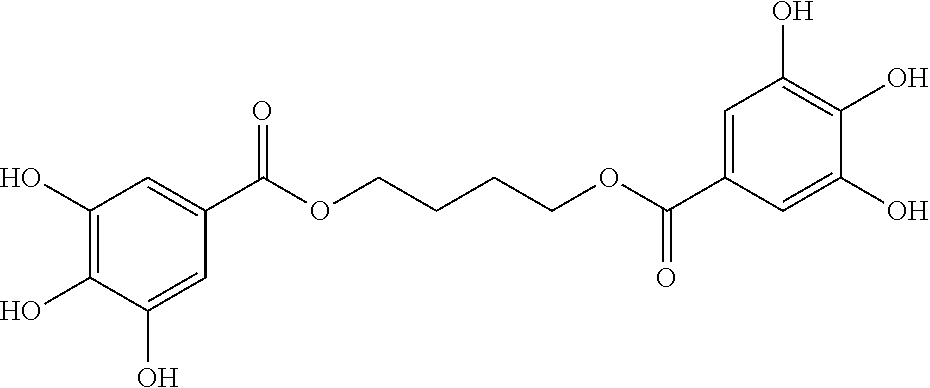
C1(O)=C(O)C(O)=CC(C(OCCCCOC(C2=CC(O)=C(O)C(O)=C2)=O)=O)=C1
